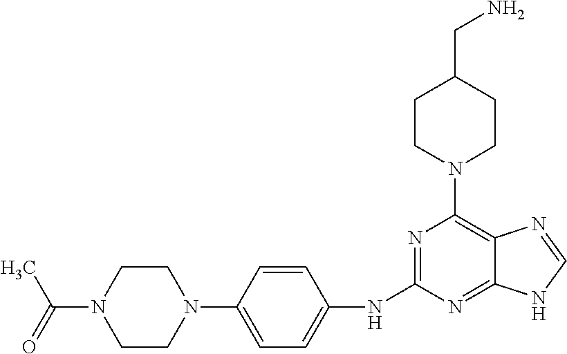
C1CN(C(=O)C)CCN1C1=CC=C(NC2=NC(N3CCC(CN)CC3)=C3C(=N2)NC=N3)C=C1
